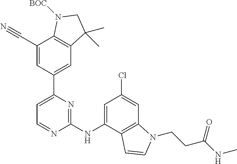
C1=C(C2=CC3=C(C(C#N)=C2)N([BOC])CC3(C)C)N=C(NC2=CC(Cl)=CC3=C2C=CN3CCC(NC)=O)N=C1
